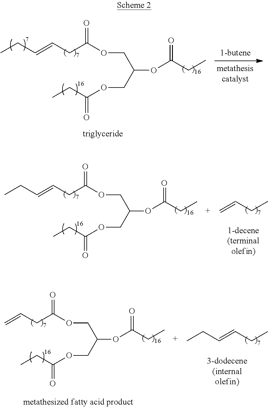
CCC=CCC(OCC(OC(CC)=O)COC(CC)=O)=O.CCC=CCC(OCC(OC(CC)=O)COC(CC)=O)=O.C=CCC.C=CCC(OCC(OC(CC)=O)COC(CC)=O)=O.C(CC)=CCC
